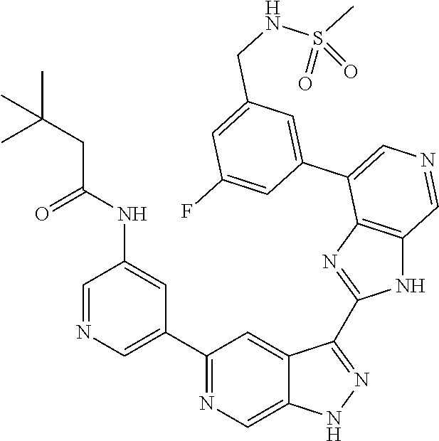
C1(C2=CN=CC(NC(CC(C)(C)C)=O)=C2)=NC=C2C(=C1)C(C1=NC3=C(N1)C=NC=C3C1=CC(CNS(C)(=O)=O)=CC(F)=C1)=NN2
